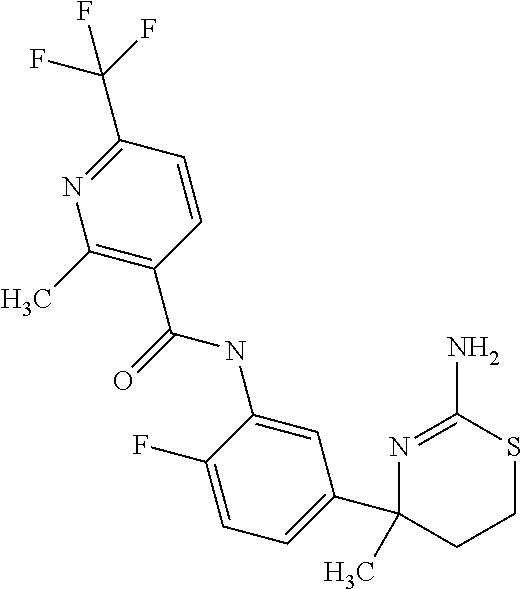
N1=C(N)SCCC1(C1=CC=C(F)C(NC(=O)C2=C(C)N=C(C(F)(F)F)C=C2)=C1)C
